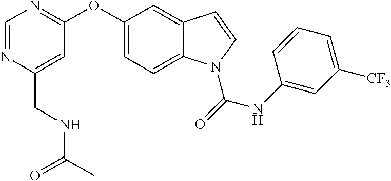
O(C1=CC=C2C(=C1)C=CN2C(=O)NC1=CC([CF3])=CC=C1)C1=NC=NC(CNC(C)=O)=C1
